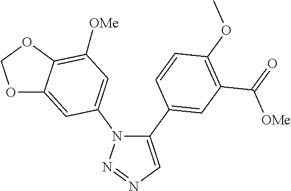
C1(C2=CC(C(=O)[OMe])=C(OC)C=C2)=CN=NN1C1=CC([OMe])=C2C(=C1)OCO2
